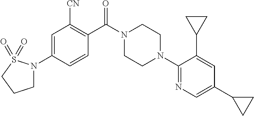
C1=C(N2CCCS2(=O)=O)C=CC(C(N2CCN(C3=NC=C(C4CC4)C=C3C3CC3)CC2)=O)=C1[CN]
